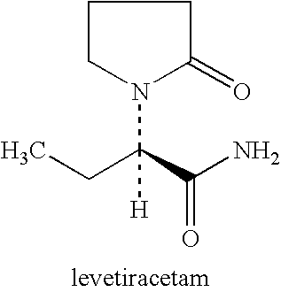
C1CN(C([H])(CC)C(N)=O)C(=O)C1
